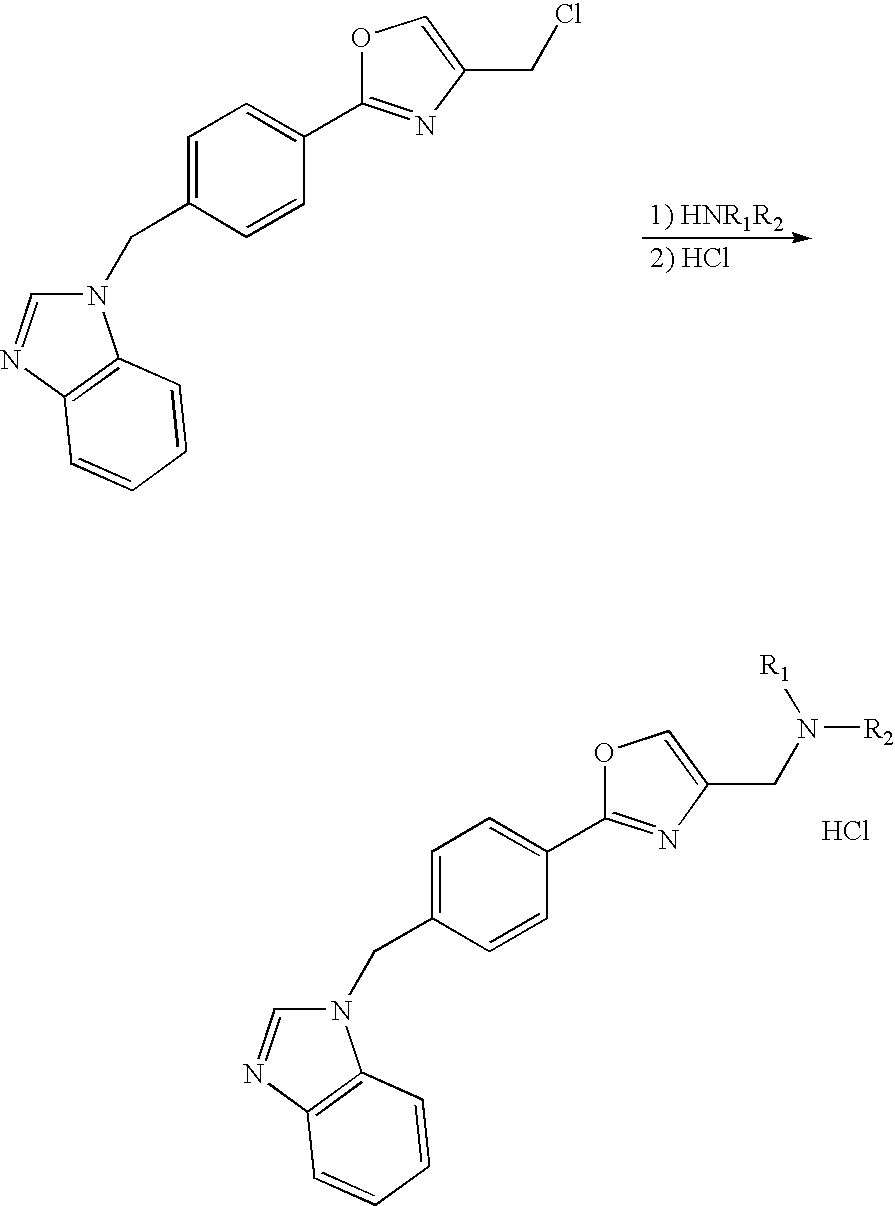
C1=C(CN2C=NC3=C2C=CC=C3)C=CC(C2=NC(CCl)=CO2)=C1.C1=C(CN2C=NC3=C2C=CC=C3)C=CC(C2=NC(CN([R2])[R1])=CO2)=C1.Cl
